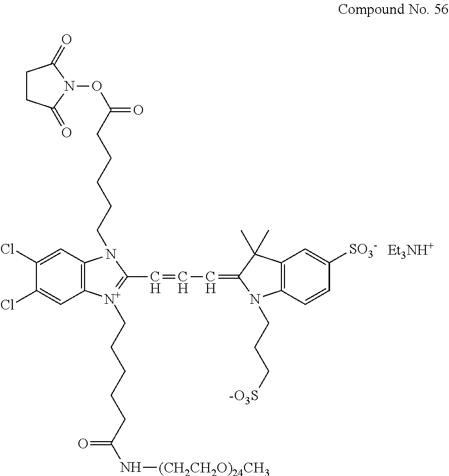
[Et3NH+].C1(Cl)=CC2=C(C=C1Cl)[N+](CCCCCC(=O)N[(CH2CH2O)24CH3])=C(C=CC=C1N(CCC[-O3S])C3=C(C=C([SO3-])C=C3)C1(C)C)N2CCCCCC(=O)ON1C(=O)CCC1=O
